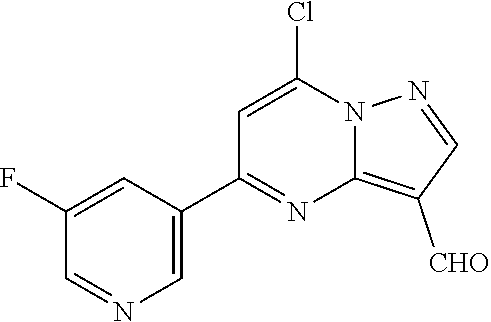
ClC1=CC(C2=CN=CC(F)=C2)=NC2=C([CHO])C=NN12
